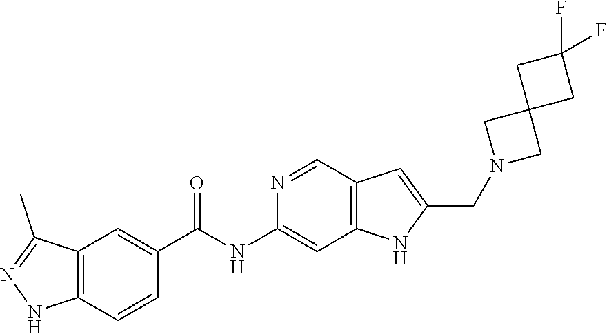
C12=C(C=CC(C(NC3=CC4=C(C=N3)C=C(CN3CC5(C3)CC(F)(F)C5)N4)=O)=C1)NN=C2C
